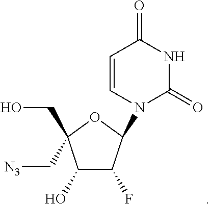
C1=CN(C2C(F)C(O)C(CO)(C[N3])O2)C(=O)NC1=O
